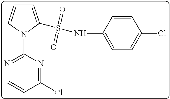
C1=CC(NS(=O)(=O)C2=CC=CN2C2=NC=CC(Cl)=N2)=CC=C1Cl
